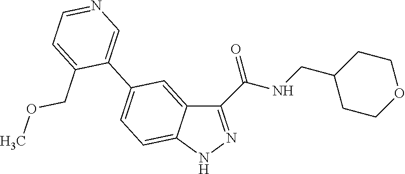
C1(C(=O)NCC2CCOCC2)=NNC2=CC=C(C3=CN=CC=C3COC)C=C12
